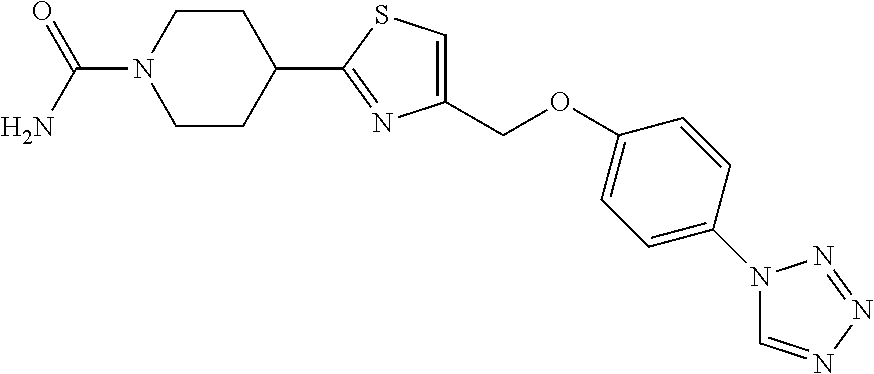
C1CC(C2=NC(COC3=CC=C(N4C=NN=N4)C=C3)=CS2)CCN1C(N)=O
